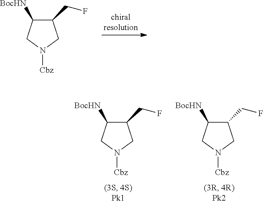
[Cbz]N1CC(CF)C([BocHN])C1.[Cbz]N1CC(CF)C([BocHN])C1.[Cbz]N1CC(CF)C([BocHN])C1
